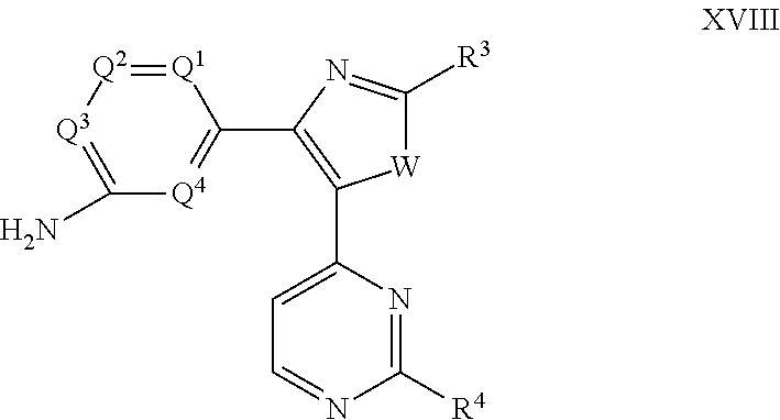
[W]1C([R3])=NC(C2=[Q4]C(N)=[Q3][Q2]=[Q1]2)=C1C1=CC=NC([R4])=N1
